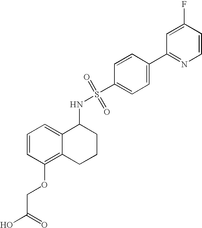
C1=CC(OCC(O)=O)=C2C(=C1)C(NS(C1=CC=C(C3=NC=CC(F)=C3)C=C1)(=O)=O)CCC2
